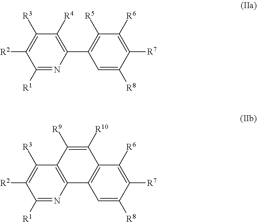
C1([R1])=NC(C2=C([R5])C([R6])=C([R7])C([R8])=C2)=C([R4])C([R3])=C1[R2].C1([R1])=NC2=C(C([R3])=C1[R2])C([R9])=C([R10])C1=C2C=C([R8])C([R7])=C1[R6]
